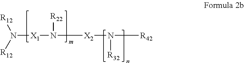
[R12]N([R12])[X1]N([X2]N([R42])[R32])[R22]
